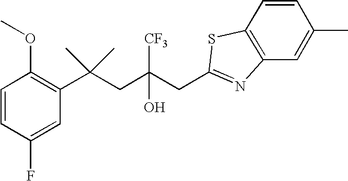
C1(F)=CC(C(CC(CC2=NC3=C(S2)C=CC(C)=C3)(O)[CF3])(C)C)=C(OC)C=C1
